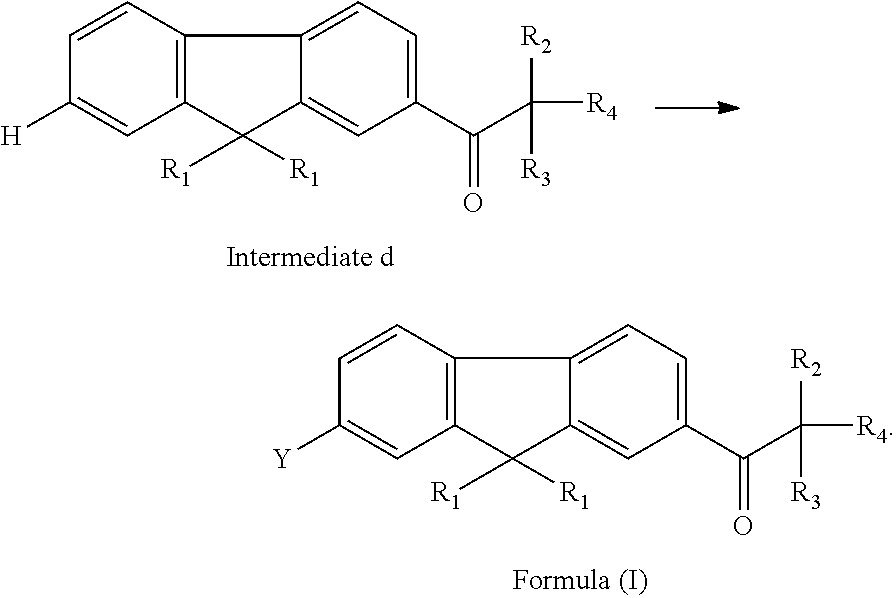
C12=C(C=CC([Y])=C1)C1=CC=C(C(C([R4])([R2])[R3])=O)C=C1C2([R1])[R1].C12=C(C=CC([H])=C1)C1=CC=C(C(C([R4])([R2])[R3])=O)C=C1C2([R1])[R1]
